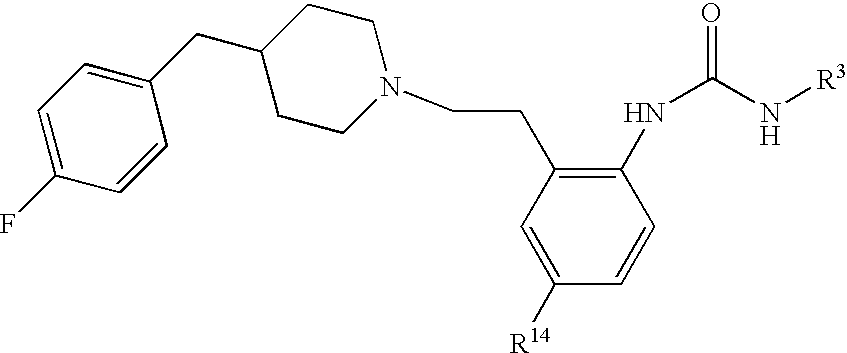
C1=C([R14])C=CC(NC(=O)N[R3])=C1CCN1CCC(CC2=CC=C(F)C=C2)CC1
